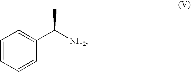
C1=CC=CC(C([NH2])C)=C1
